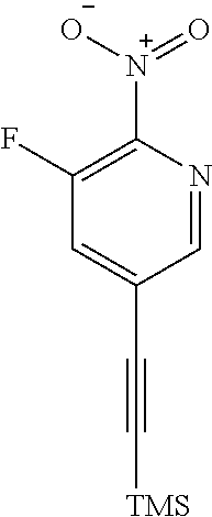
C1(F)=C([N+](=O)[O-])N=CC(C#C[TMS])=C1
